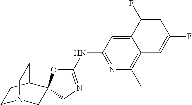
C1(NC2=NC(C)=C3C(=C2)C(F)=CC(F)=C3)=NCC2(O1)CN1CCC2CC1
